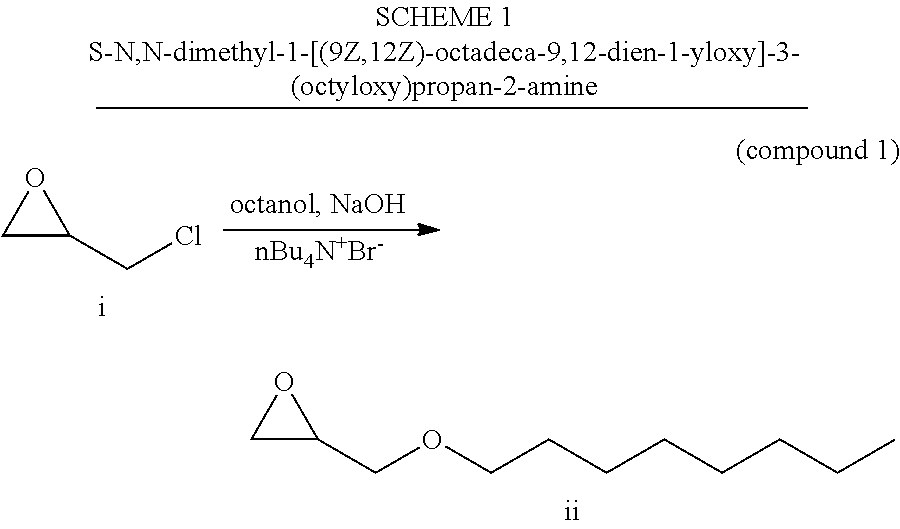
C1C(COCCCCCCCC)O1.[nBu4N+Br-].C1C(CCl)O1
